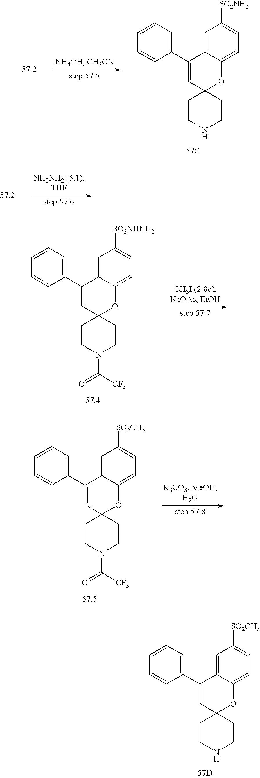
C1=CC=C(C2=CC3(OC4=CC=C([SO2CH3])C=C24)CCNCC3)C=C1.[57D].C1=CC=C(C2=CC3(OC4=CC=C([SO2NH2])C=C24)CCNCC3)C=C1.[57C].C1=CC=C(C2=CC3(OC4=CC=C([SO2NHNH2])C=C24)CCN(C([CF3])=O)CC3)C=C1.[57.4].C1=CC=C(C2=CC3(OC4=CC=C([SO2CH3])C=C24)CCN(C([CF3])=O)CC3)C=C1.[57.5]
